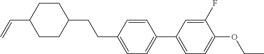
C1CC(C=C)CCC1CCC1=CC=C(C2=CC=C(OCC)C(F)=C2)C=C1
